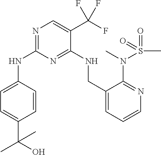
N(C1=NC=C(C(F)(F)F)C(NCC2=CC=CN=C2N(S(=O)(C)=O)C)=N1)C1=CC=C(C(O)(C)C)C=C1
